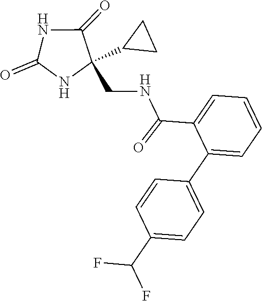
C1(=O)NC(CNC(C2=CC=CC=C2C2=CC=C(C(F)F)C=C2)=O)(C2CC2)C(=O)N1
